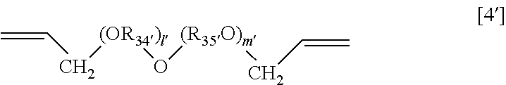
C=CC[(OR34)l]O[(R35O)m]CC=C
